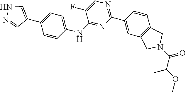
N1=C(NC2=CC=C(C3=CNN=C3)C=C2)C(F)=CN=C1C1=CC2=C(C=C1)CN(C(C(C)OC)=O)C2
